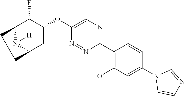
C1(C2=C(O)C=C(N3C=CN=C3)C=C2)=NC=C(OC2C(F)C3N([H])C(C2)CC3)N=N1
